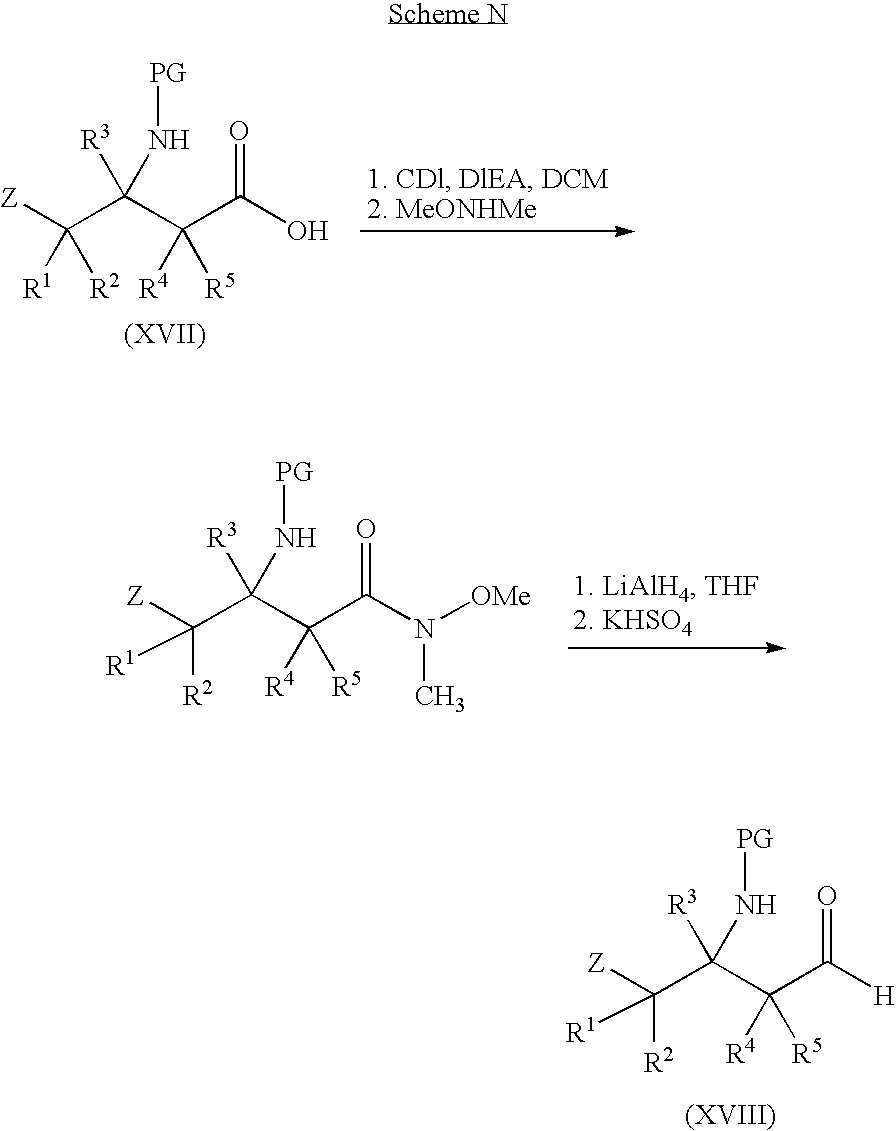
[Z]C(C(C(C(O)=O)([R5])[R4])(N[PG])[R3])([R1])[R2].[Z]C(C(C(C(N([OMe])C)=O)([R5])[R4])(N[PG])[R3])([R2])[R1].[Z]C(C(C(C([H])=O)([R5])[R4])(N[PG])[R3])([R2])[R1]
